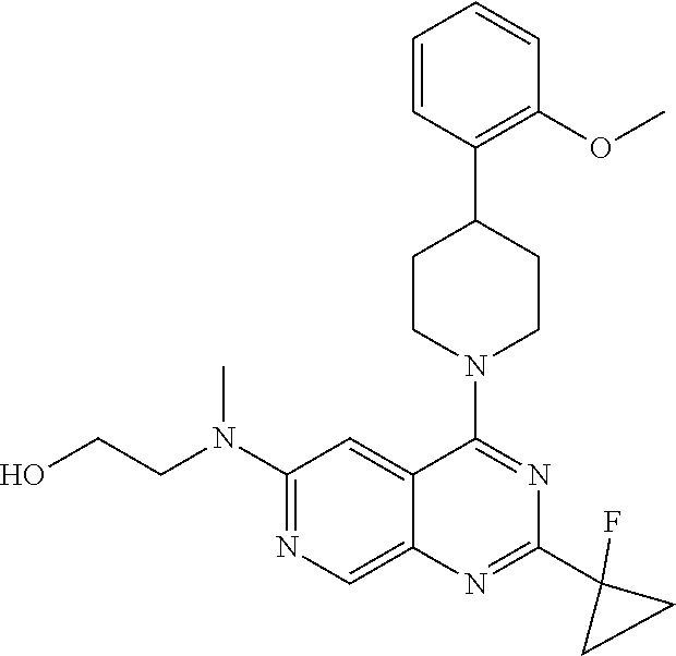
C1(N(CCO)C)=NC=C2C(=C1)C(N1CCC(C3=C(OC)C=CC=C3)CC1)=NC(C1(F)CC1)=N2
